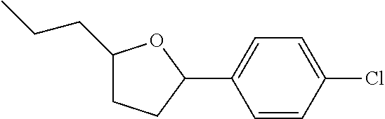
C1(CCC)CCC(C2=CC=C(Cl)C=C2)O1
